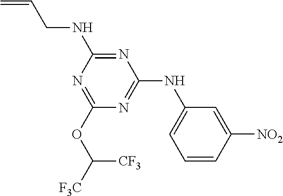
N1=C(NCC=C)N=C(OC([F3C])[CF3])N=C1NC1=CC=CC([NO2])=C1
